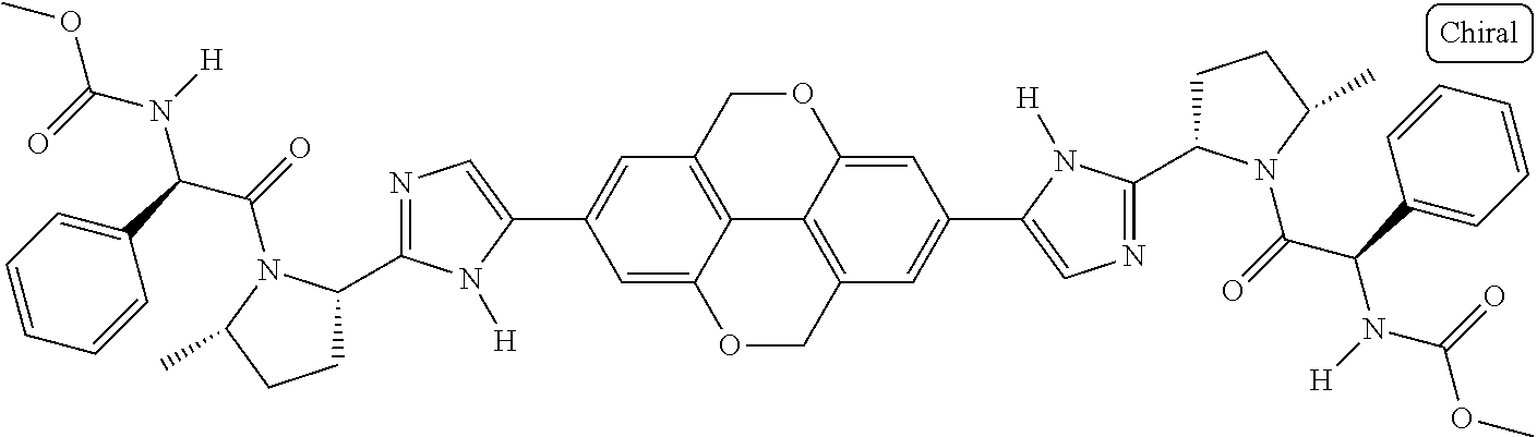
C12=C3COC4=CC(C5=CN=C(C6CCC(C)N6C(=O)C(C6=CC=CC=C6)N([H])C(=O)OC)N5[H])=CC(=C14)COC2=CC(C1=CN=C(C2CCC(C)N2C(=O)C(C2=CC=CC=C2)N([H])C(=O)OC)N1[H])=C3
